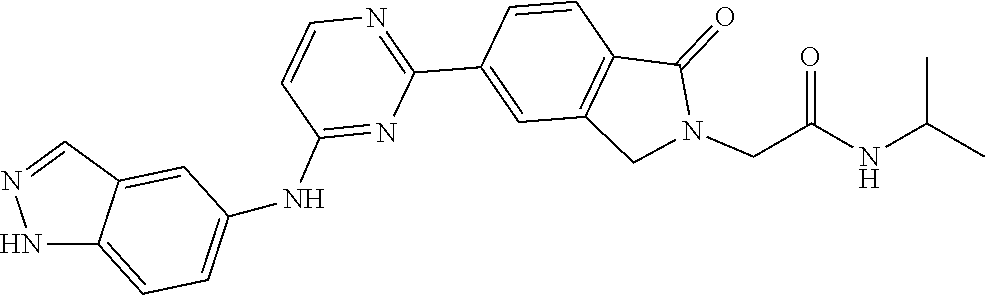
C1=CC2=C(C=C1C1=NC=CC(NC3=CC=C4NN=CC4=C3)=N1)CN(CC(NC(C)C)=O)C2=O
